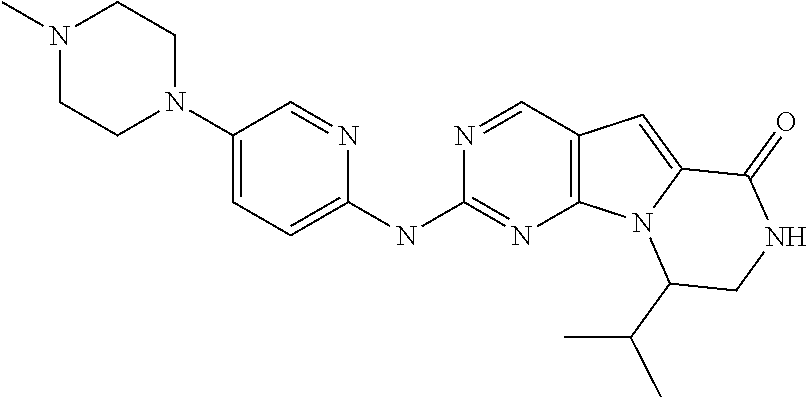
N1=CC2=C(N=C1NC1=CC=C(N3CCN(C)CC3)C=N1)N1C(=C2)C(=O)NCC1C(C)C
